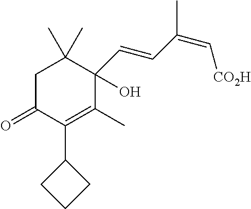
C1C(=O)C(C2CCC2)=C(C)C(O)(C=CC(=C[CO2H])C)C1(C)C
